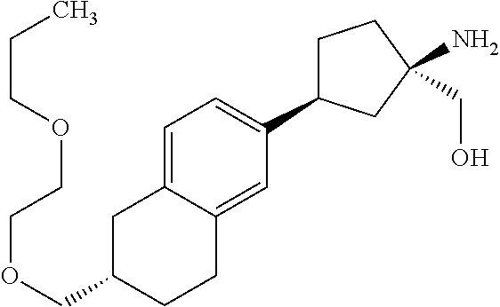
O(CC1CC2=CC=C(C3CCC(N)(CO)C3)C=C2CC1)CCOCCC
